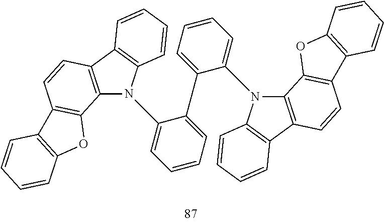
C12=C(C3=C(C=CC=C3)N1C1=CC=CC=C1C1=CC=CC=C1N1C3=C(C4=C1C=CC=C4)C=CC1=C3OC3=C1C=CC=C3)C=CC1=C2OC2=C1C=CC=C2
